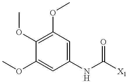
C1=C(OC)C(OC)=C(OC)C=C1NC([X1])=O
